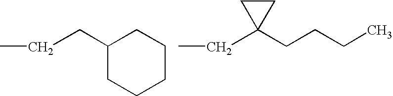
C1(CCC)CCCCC1.C1(CC)(CCCC)CC1
